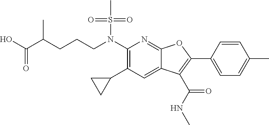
N(C1=C(C2CC2)C=C2C(=N1)OC(C1=CC=C(C)C=C1)=C2C(NC)=O)(S(C)(=O)=O)CCCC(C(O)=O)C
